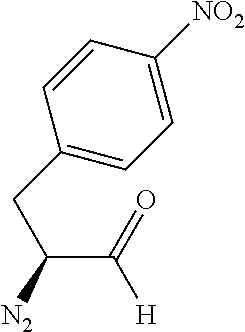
C1(CC(C([H])=O)[N2])=CC=C([NO2])C=C1
